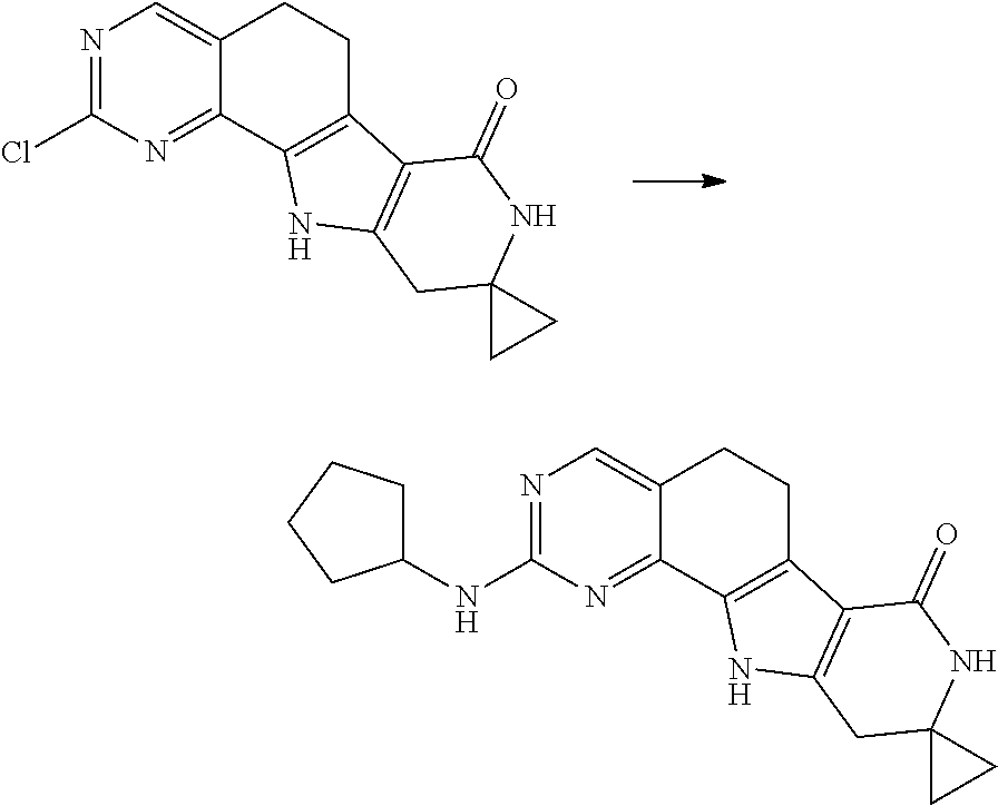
N1=C(Cl)N=C2C(=C1)CCC1=C2NC2=C1C(=O)NC1(C2)CC1.N1=C(NC2CCCC2)N=C2C(=C1)CCC1=C2NC2=C1C(=O)NC1(C2)CC1
